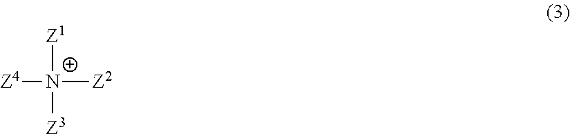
[Z1][N+]([Z4])([Z2])[Z3]
